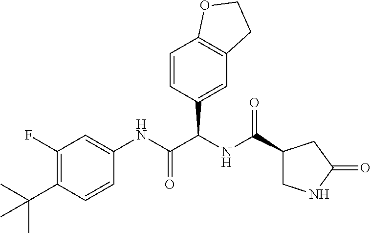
C1(F)=C(C(C)(C)C)C=CC(NC(C(NC(=O)C2CNC(=O)C2)C2=CC3=C(C=C2)OCC3)=O)=C1
